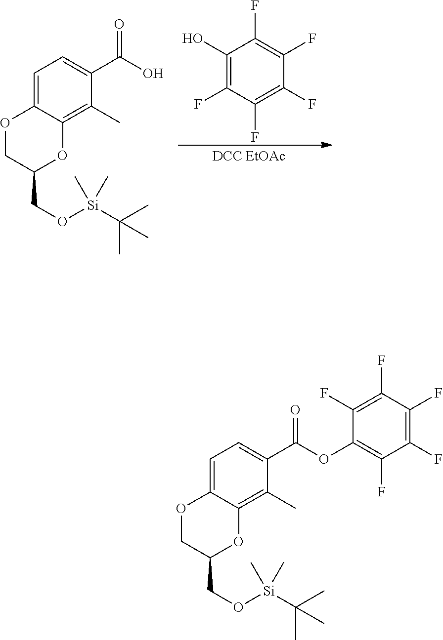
C1=C2C(=C(C)C(C(O)=O)=C1)OC(CO[Si](C)(C)C(C)(C)C)CO2.C1(O)=C(F)C(F)=C(F)C(F)=C1F.C1=C2C(=C(C)C(C(OC3=C(F)C(F)=C(F)C(F)=C3F)=O)=C1)OC(CO[Si](C)(C)C(C)(C)C)CO2
